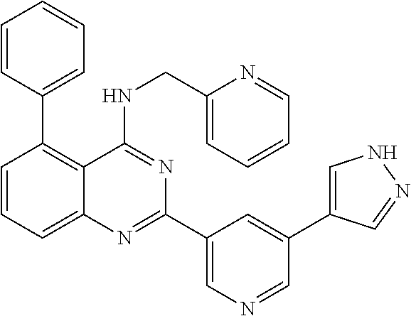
C1=CC(C2=C3C(=CC=C2)N=C(C2=CN=CC(C4=CNN=C4)=C2)N=C3NCC2=CC=CC=N2)=CC=C1
